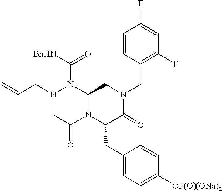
N1(CC=C)CC(=O)N2C(N1C([BnHN])=O)CN(CC1=C(F)C=C(F)C=C1)C(=O)C2CC1=CC=C([OP(O)(ONa)2])C=C1
